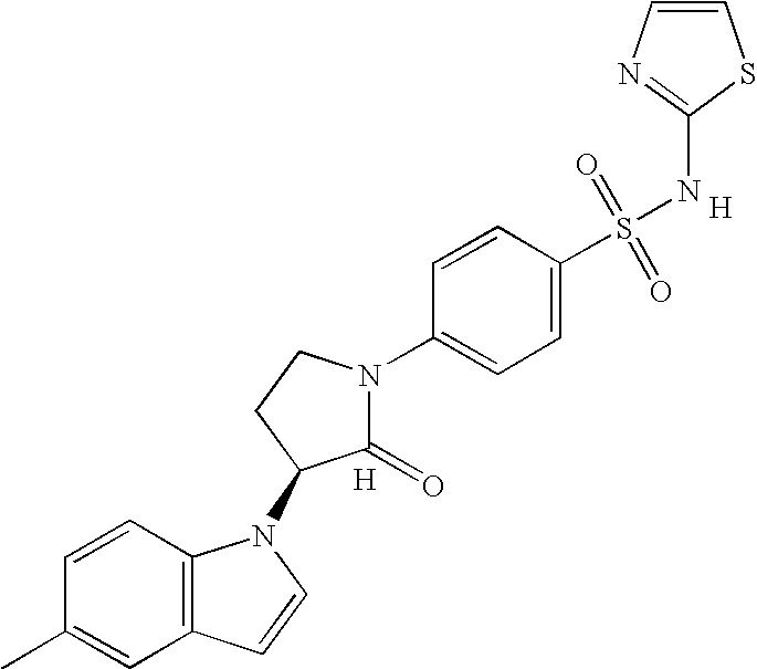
C1=CC2=C(C=C1C)C=CN2C1C(=O)N(C2=CC=C(S(=O)(=O)NC3=NC=CS3)C=C2)CC1.[H].[H]
